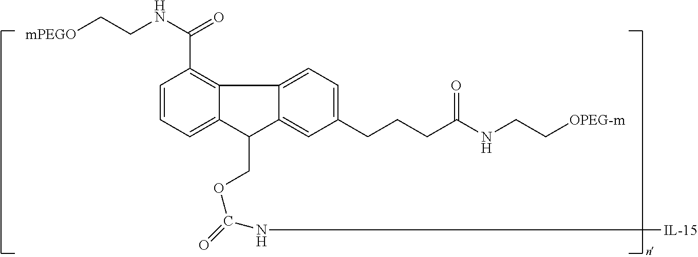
C1=CC=C2C(=C1C(NCC[mPEGO])=O)C1=CC=C(CCCC(NCC[OPEG-m])=O)C=C1C2COC(=O)N[IL-15]
